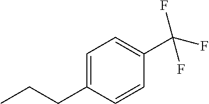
C1=C(CCC)C=CC(C(F)(F)F)=C1
